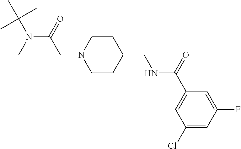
CC(N(C)C(=O)CN1CCC(CNC(C2=CC(Cl)=CC(F)=C2)=O)CC1)(C)C
